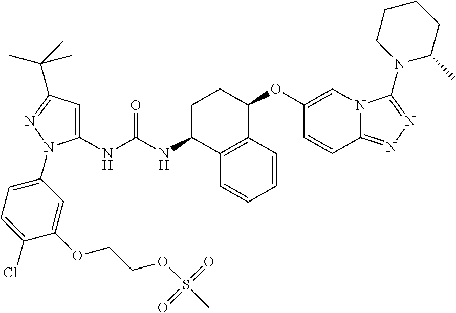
C1(NC(NC2C3=C(C(OC4=CN5C(=NN=C5N5CCCCC5C)C=C4)CC2)C=CC=C3)=O)=CC(C(C)(C)C)=NN1C1=CC=C(Cl)C(OCCOS(C)(=O)=O)=C1
